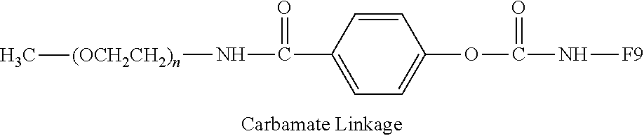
C(=O)(N[F9])OC1=CC=C(C(N[(OCH2CH2)n]C)=O)C=C1
